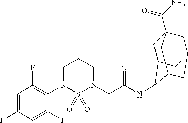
C1=C(F)C=C(F)C(N2S(=O)(=O)N(CC(NC3C4CC5(C(N)=O)CC(CC3C5)C4)=O)CCC2)=C1F
